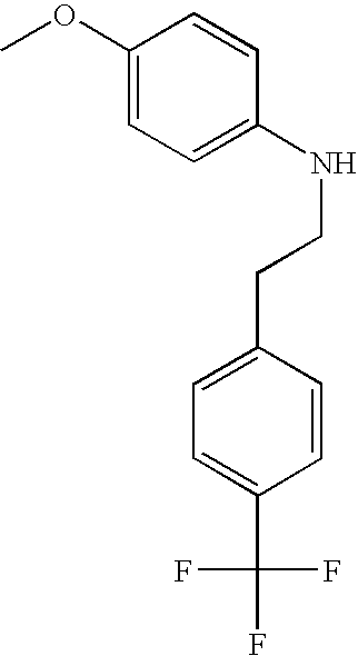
C1(OC)=CC=C(NCCC2=CC=C(C(F)(F)F)C=C2)C=C1
